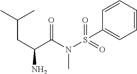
C(C(C(N(S(=O)(=O)C1=CC=CC=C1)C)=O)N)C(C)C
